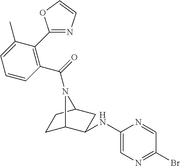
C1=CC(C(=O)N2C3CCC2CC3NC2=CN=C(Br)C=N2)=C(C2=NC=CO2)C(C)=C1
